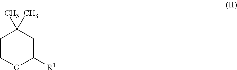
C1COC([R1])CC1(C)C
